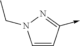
C1=CC(->C)=NN1CC
